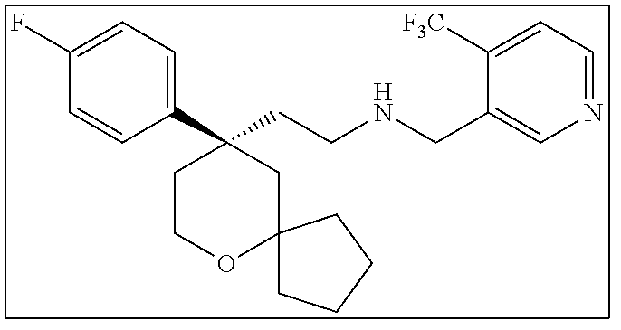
C1(C2(CCNCC3=CN=CC=C3[F3C])CCOC3(C2)CCCC3)=CC=C(F)C=C1
